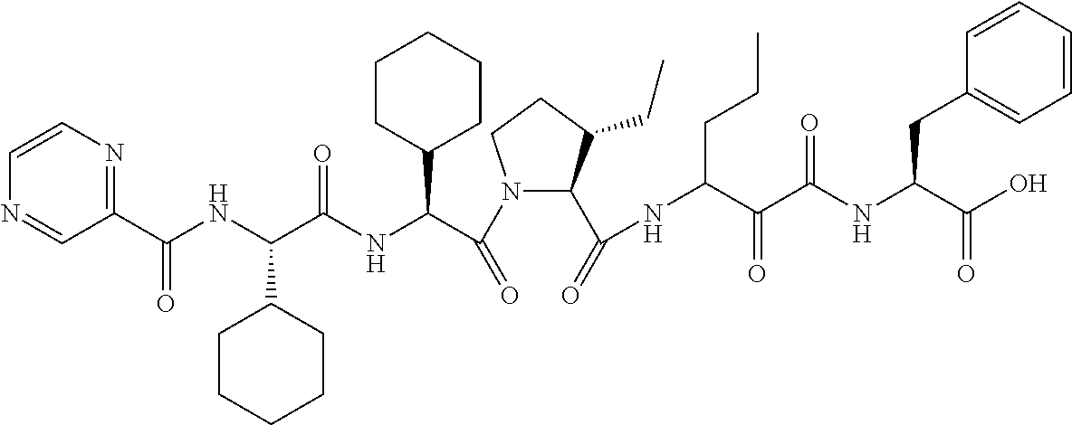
C1(C(NC(C(NC(C(N2C(C(=O)NC(C(C(NC(C(O)=O)CC3=CC=CC=C3)=O)=O)CCC)C(CC)CC2)=O)C2CCCCC2)=O)C2CCCCC2)=O)=NC=CN=C1
